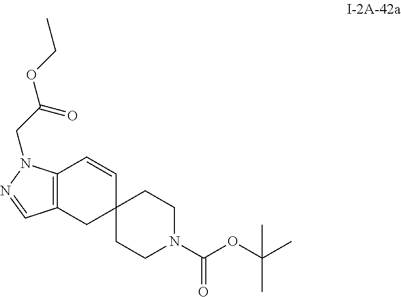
C12(CCN(C(OC(C)(C)C)=O)CC1)C=CC1=C(C2)C=NN1CC(OCC)=O
